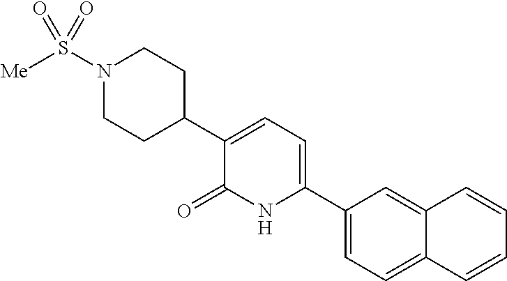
N1(S([Me])(=O)=O)CCC(C2=CC=C(C3=CC=C4C(=C3)C=CC=C4)NC2=O)CC1
